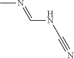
CN=CNC#N
